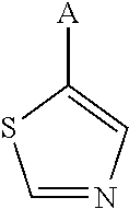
C1=NC=C([A])S1
